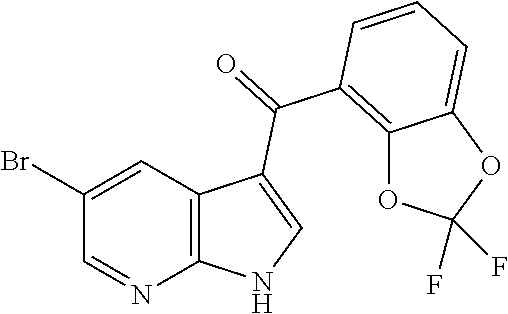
C12=C(C(=O)C3=CNC4=C3C=C(Br)C=N4)C=CC=C1OC(F)(F)O2
